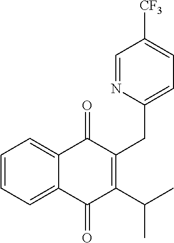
C1=CC=C2C(=O)C(CC3=CC=C([CF3])C=N3)=C(C(C)C)C(=O)C2=C1
